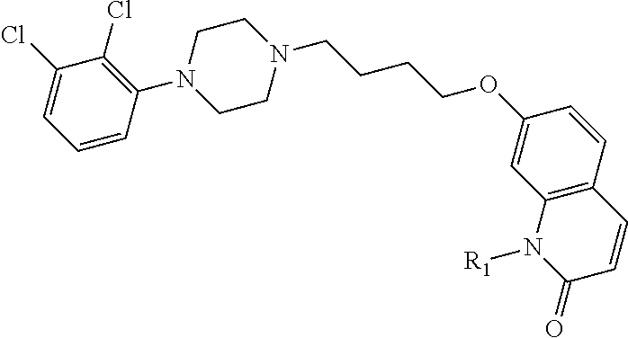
C1(=O)C=CC2=C(N1[R1])C=C(OCCCCN1CCN(C3=C(Cl)C(Cl)=CC=C3)CC1)C=C2
